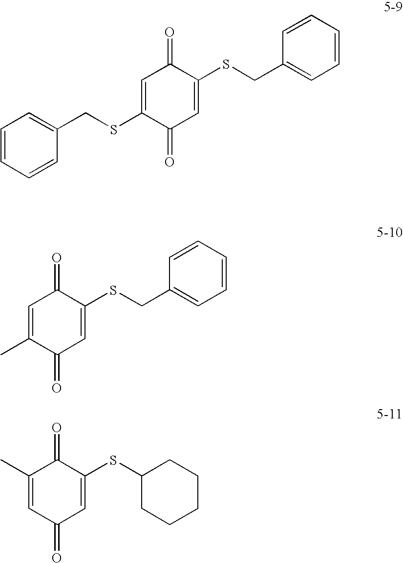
C1=C(SCC2=CC=CC=C2)C(=O)C=C(SCC2=CC=CC=C2)C1=O.C1=C(C)C(=O)C=C(SCC2=CC=CC=C2)C1=O.C1(C)=CC(=O)C=C(SC2CCCCC2)C1=O
